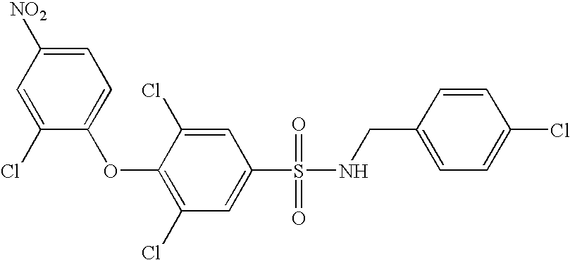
O(C1=C(Cl)C=C(S(=O)(=O)NCC2=CC=C(Cl)C=C2)C=C1Cl)C1=CC=C([NO2])C=C1Cl
